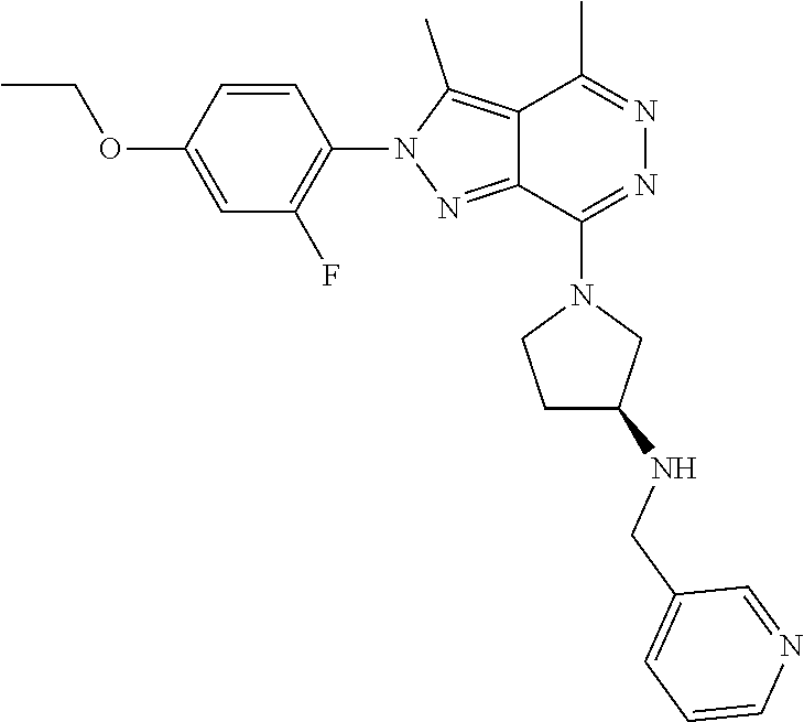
C1=C(OCC)C=CC(N2N=C3C(=C2C)C(C)=NN=C3N2CCC(NCC3=CC=CN=C3)C2)=C1F
